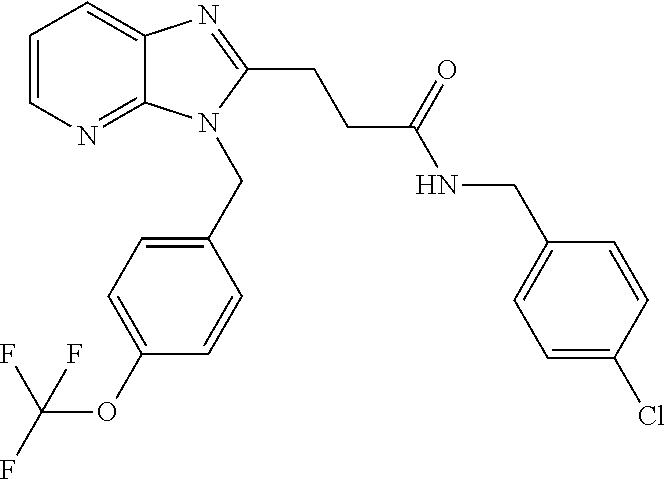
C1=CN=C2C(=C1)N=C(CCC(NCC1=CC=C(Cl)C=C1)=O)N2CC1=CC=C(OC(F)(F)F)C=C1
